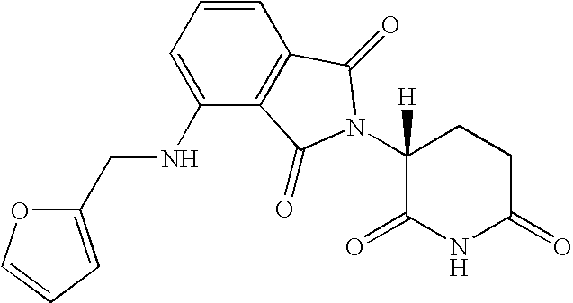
C1=C(NCC2=CC=CO2)C2=C(C=C1)C(=O)N(C1([H])C(=O)NC(=O)CC1)C2=O
